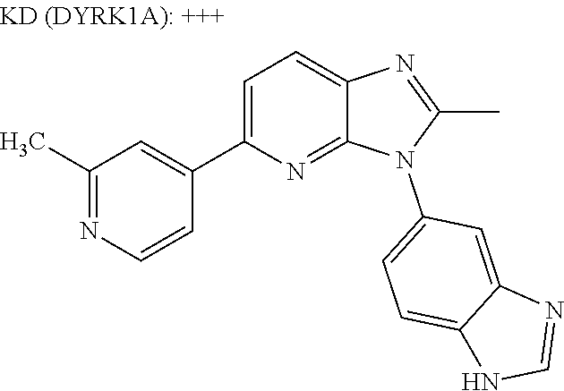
C1(C)=NC=CC(C2=CC=C3C(=N2)N(C2=CC=C4C(=C2)N=CN4)C(C)=N3)=C1
